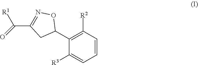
C1(C2ON=C(C([R1])=O)C2)=C([R2])C=CC=C1[R3]
